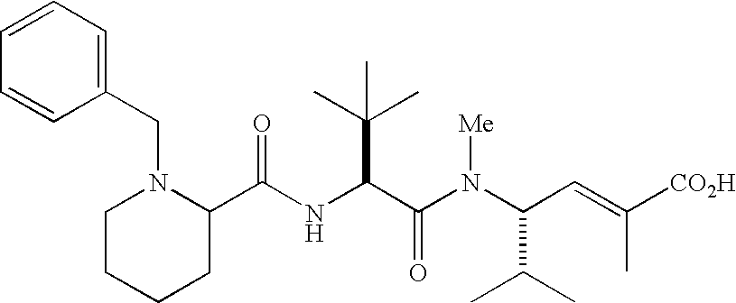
C(NC(C(N(C(C=C([CO2H])C)C(C)C)[Me])=O)C(C)(C)C)(C1N(CC2=CC=CC=C2)CCCC1)=O
